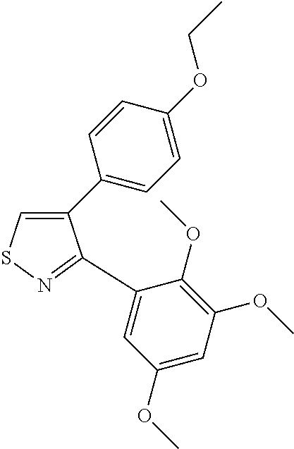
C1(C2=CC=C(OCC)C=C2)=CSN=C1C1=CC(OC)=CC(OC)=C1OC
